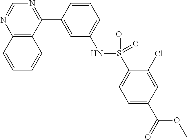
C12=C(C(C3=CC(NS(C4=CC=C(C(=O)OC)C=C4Cl)(=O)=O)=CC=C3)=NC=N1)C=CC=C2
